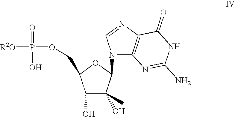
C1(O)C(O)(C)C(N2C3=C(N=C2)C(=O)NC(N)=N3)OC1COP(=O)(O)[R2O]
